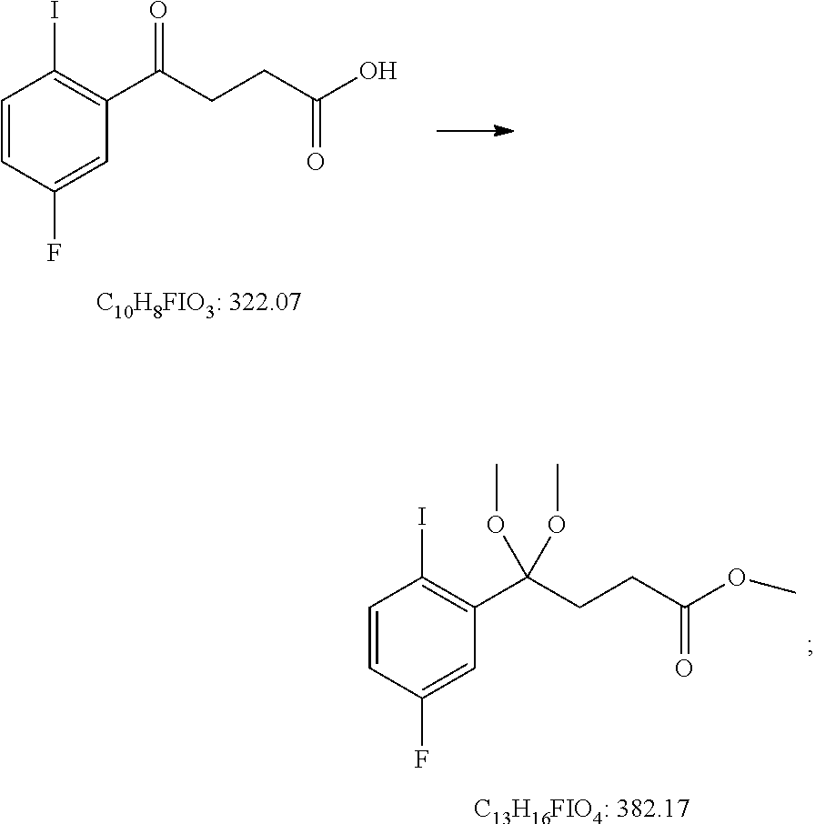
C1=CC(F)=CC(C(CCC(O)=O)=O)=C1I.C1=CC(F)=CC(C(CCC(OC)=O)(OC)OC)=C1I.[C13H16FIO4: 382.17]
